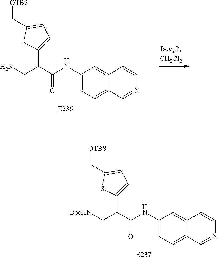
C1(NC(C(C[BocHN])C2=CC=C(C[OTBS])S2)=O)=CC=C2C(=C1)C=CN=C2.C1(NC(C(CN)C2=CC=C(C[OTBS])S2)=O)=CC=C2C(=C1)C=CN=C2
